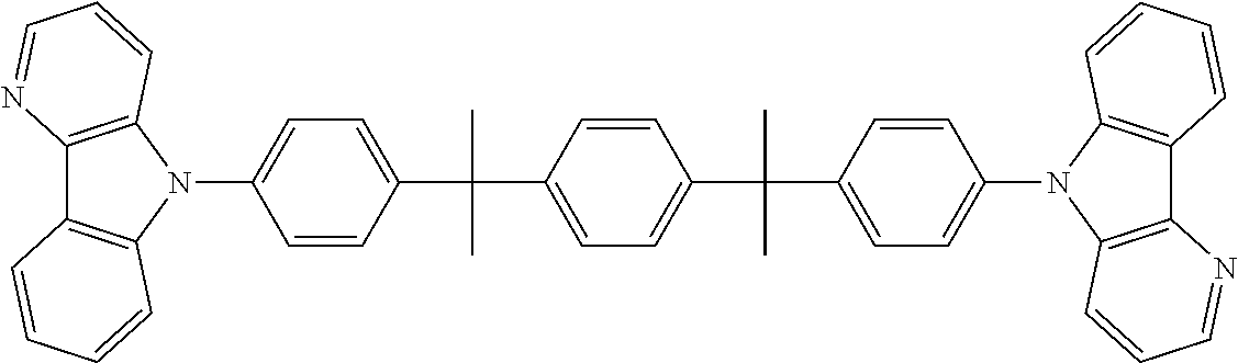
C1=CC(C(C)(C)C2=CC=C(C(C3=CC=C(N4C5=C(C6=C4C=CC=N6)C=CC=C5)C=C3)(C)C)C=C2)=CC=C1N1C2=C(C3=C1C=CC=N3)C=CC=C2
